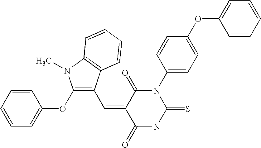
C1=C(OC2=CC=C(N3C(=O)C(=CC4=C(OC5=CC=CC=C5)N(C)C5=C4C=CC=C5)C(=O)NC3=S)C=C2)C=CC=C1
